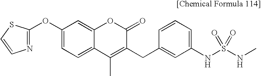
C1(OC2=NC=CS2)=CC=C2C(=C1)OC(=O)C(CC1=CC(NS(NC)(=O)=O)=CC=C1)=C2C
